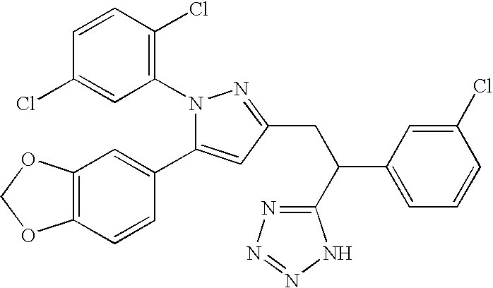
C1(C(CC2=NN(C3=C(Cl)C=CC(Cl)=C3)C(C3=CC4=C(C=C3)OCO4)=C2)C2=NN=NN2)=CC=CC(Cl)=C1
